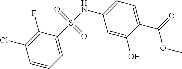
S(NC1=CC=C(C(OC)=O)C(O)=C1)(=O)(=O)C1=CC=CC(Cl)=C1F
